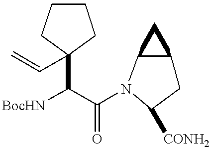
[BocHN]C(C(N1C2C(CC1[CONH2])C2)=O)C1(C=C)CCCC1
